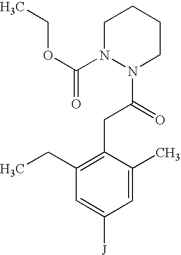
C1N(C(OCC)=O)N(C(=O)CC2=C(CC)C=C([J])C=C2C)CCC1
